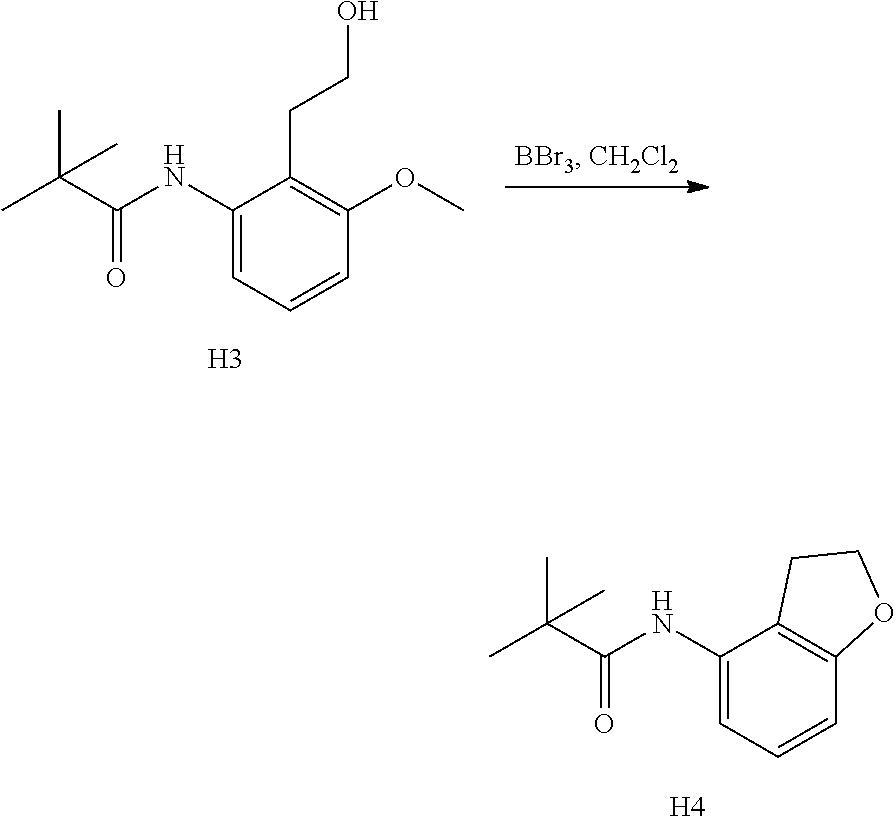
C1(NC(C(C)(C)C)=O)=CC=CC2=C1CCO2.[H4].C1(NC(C(C)(C)C)=O)=CC=CC(OC)=C1CCO.[H3]
